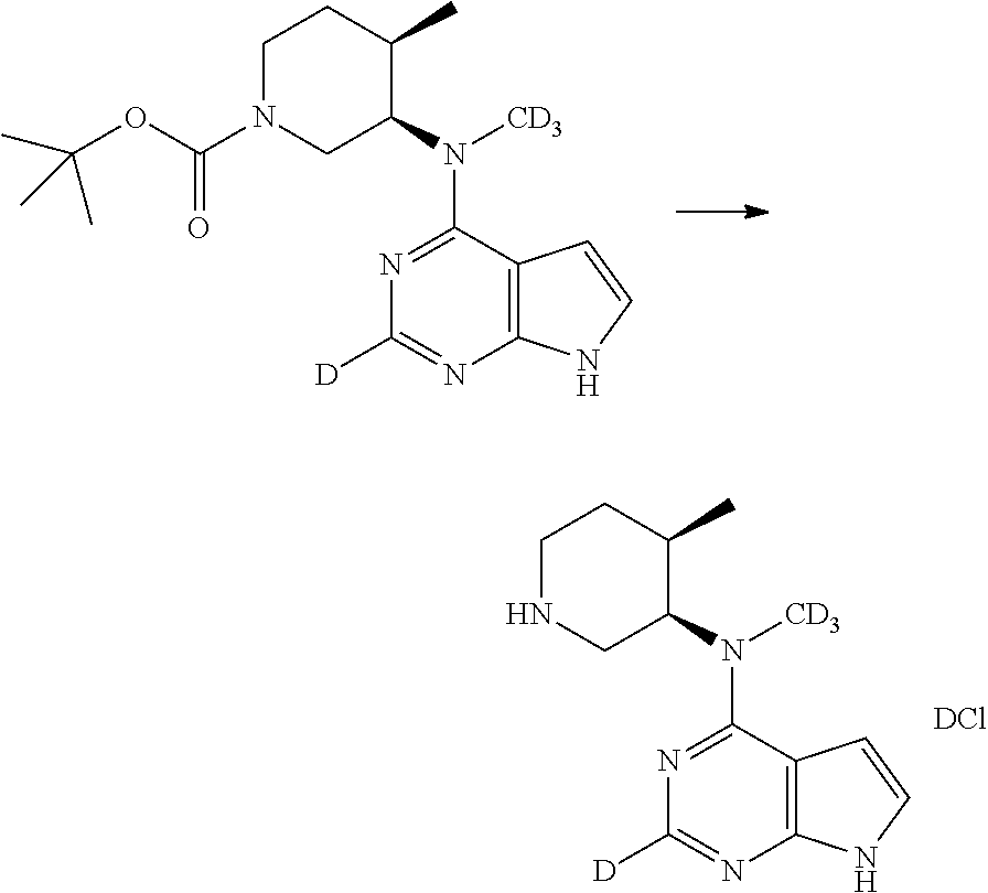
N1CC(N([CD3])C2=NC([D])=NC3=C2C=CN3)C(C)CC1.[DCl].CC(OC(N1CC(N([CD3])C2=NC([D])=NC3=C2C=CN3)C(C)CC1)=O)(C)C
